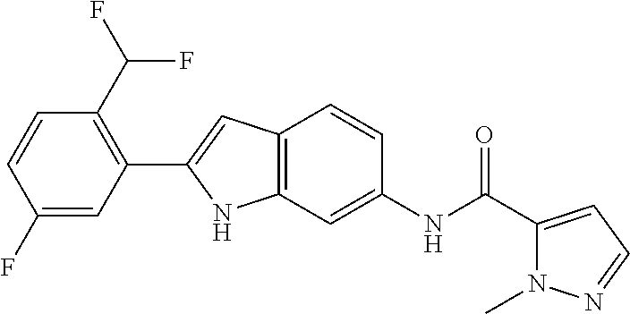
C1=C(F)C=CC(C(F)F)=C1C1=CC2=C(N1)C=C(NC(C1=CC=NN1C)=O)C=C2
